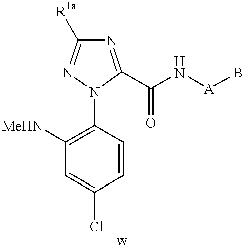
C1([MeHN])=C(N2C(C(N[A]B)=O)=NC([R1a])=N2)C=CC(Cl)=C1
